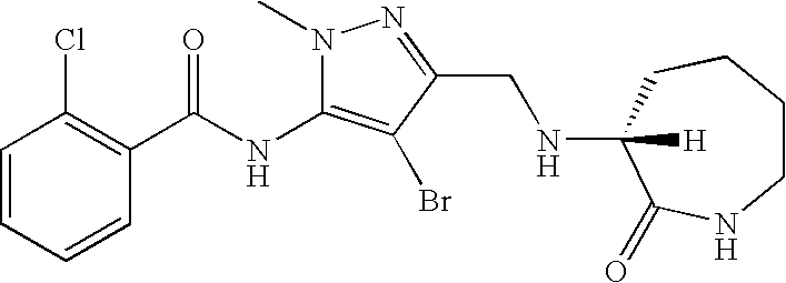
C1=CC=CC(C(NC2=C(Br)C(CNC3([H])CCCCNC3=O)=NN2C)=O)=C1Cl
